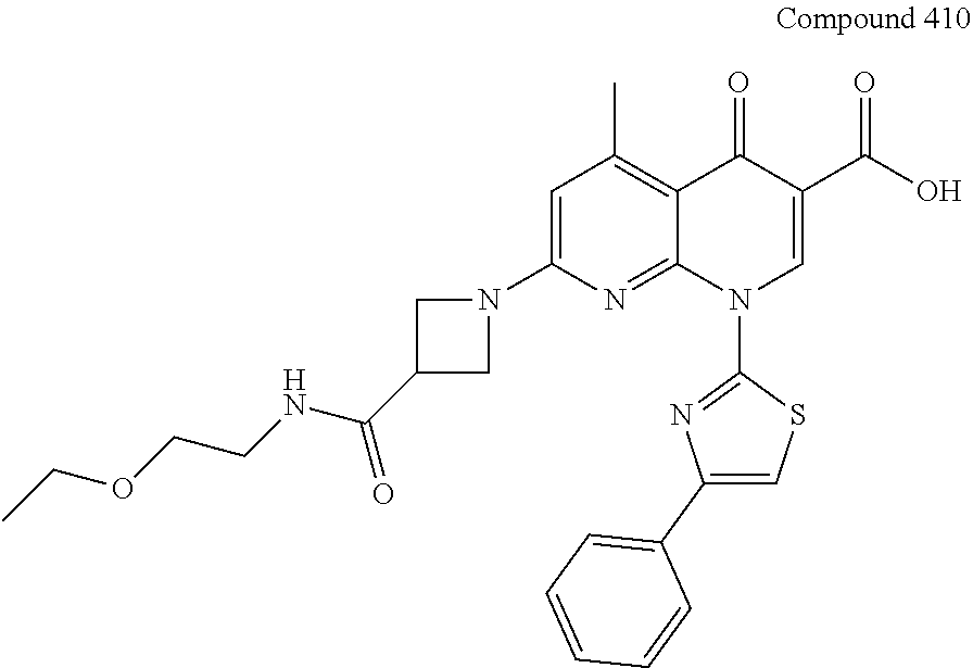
C1=C(N2CC(C(NCCOCC)=O)C2)N=C2C(=C1C)C(=O)C(C(=O)O)=CN2C1=NC(C2=CC=CC=C2)=CS1
